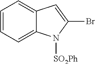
C1=CC=C2C(=C1)C=C(Br)N2[SO2Ph]
